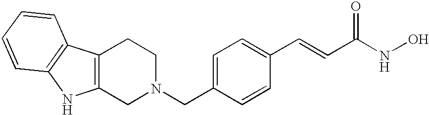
C12=C(C3=C(N1)C=CC=C3)CCN(CC1=CC=C(C=CC(NO)=O)C=C1)C2
